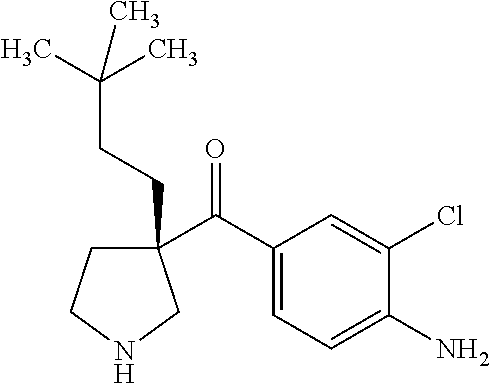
C(=O)(C1(CCC(C)(C)C)CCNC1)C1=CC=C(N)C(Cl)=C1
